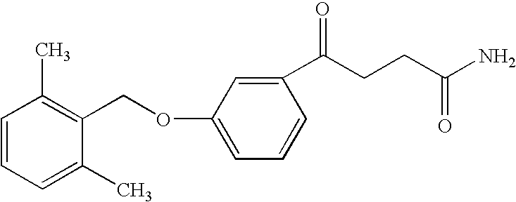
C1(C)=CC=CC(C)=C1COC1=CC=CC(C(CCC(N)=O)=O)=C1
